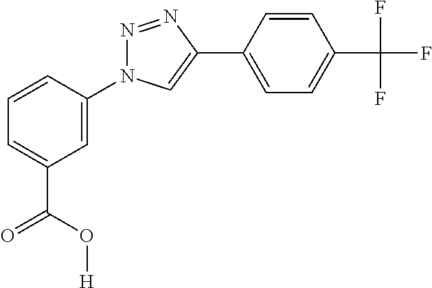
C1=CC(N2N=NC(C3=CC=C(C(F)(F)F)C=C3)=C2)=CC(C(=O)O[H])=C1
